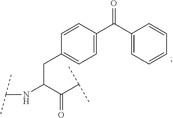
C(NC(C(C(C)C)=O)CC1=CC=C(C(C2=CC=CC=C2)=O)C=C1)(C)C
